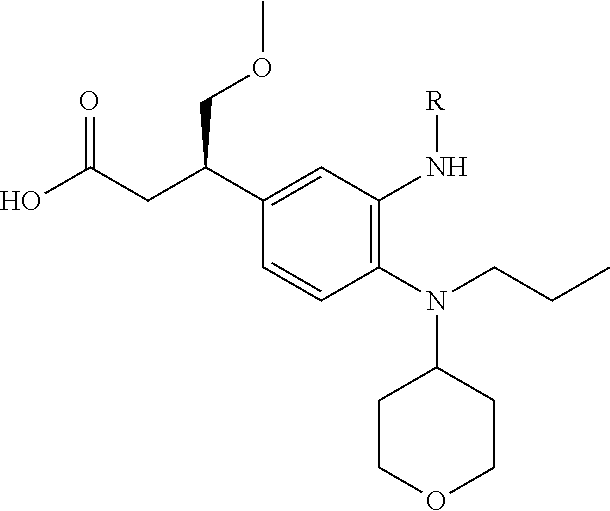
N(C1CCOCC1)(CCC)C1=C(N[R])C=C(C(CC(O)=O)COC)C=C1
